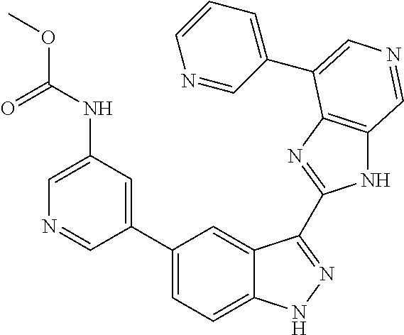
C1=C(NC(=O)OC)C=C(C2=CC=C3C(=C2)C(C2=NC4=C(N2)C=NC=C4C2=CC=CN=C2)=NN3)C=N1
